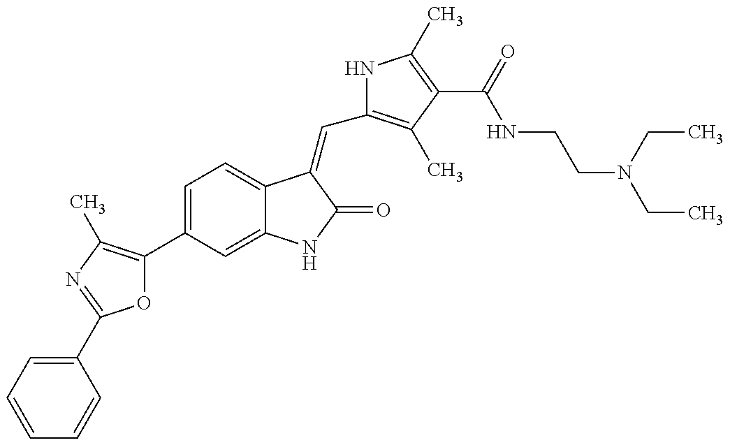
C1=CC=C(C2=NC(C)=C(C3=CC=C4C(=C3)NC(=O)C4=CC3=C(C)C(C(NCCN(CC)CC)=O)=C(C)N3)O2)C=C1
